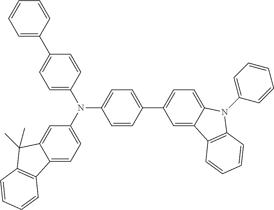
C1=C2C(=CC=C1C1=CC=C(N(C3=CC=C4C(=C3)C(C)(C)C3=C4C=CC=C3)C3=CC=C(C4=CC=CC=C4)C=C3)C=C1)N(C1=CC=CC=C1)C1=C2C=CC=C1
